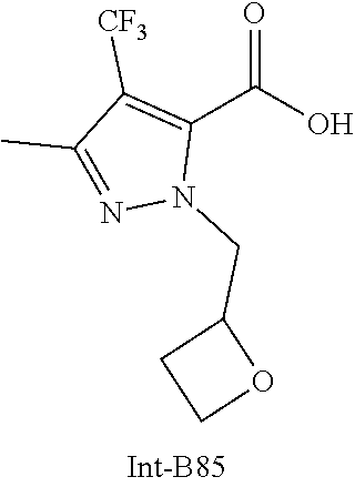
N1=C(C)C([CF3])=C(C(=O)O)N1CC1CCO1
